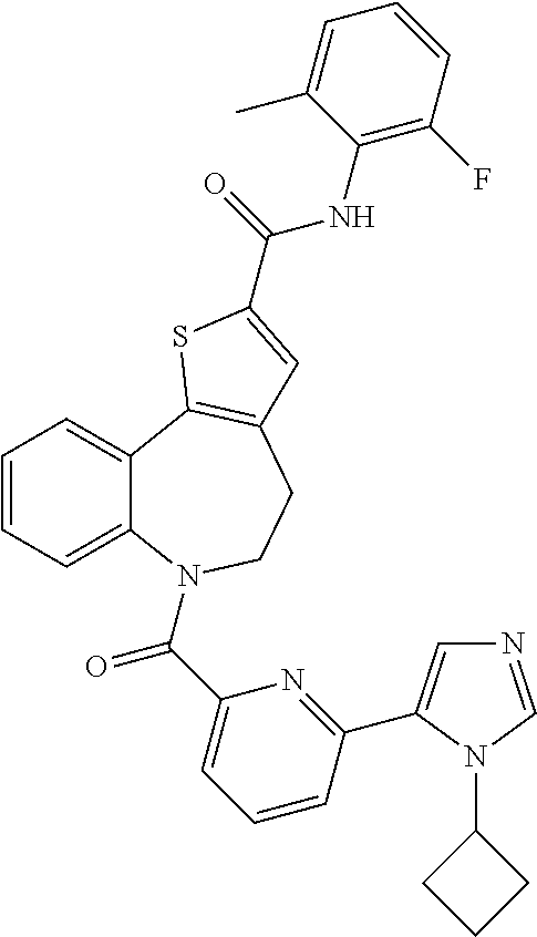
C1=CC=C2C(=C1)C1=C(CCN2C(C2=CC=CC(C3=CN=CN3C3CCC3)=N2)=O)C=C(C(=O)NC2=C(F)C=CC=C2C)S1
